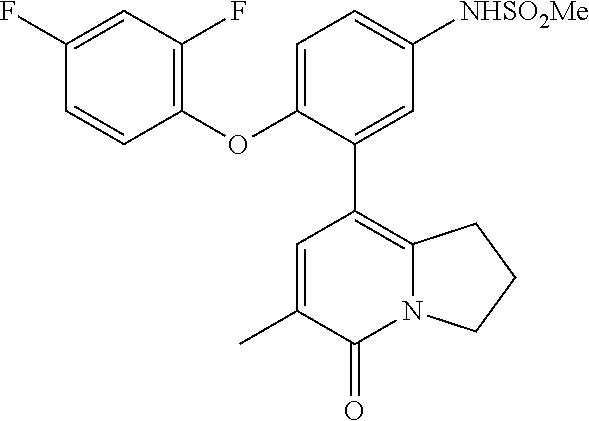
C1=C(OC2=C(F)C=C(F)C=C2)C(C2=C3N(C(=O)C(C)=C2)CCC3)=CC([NHSO2Me])=C1
